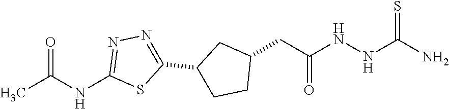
NC(NNC(CC1CC(C2=NN=C(NC(C)=O)S2)CC1)=O)=S
